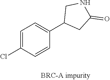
C1=C(Cl)C=CC(C2CC(=O)NC2)=C1
